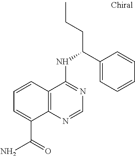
C1=CC2=C(C(C(=O)N)=C1)N=CN=C2NC(C1=CC=CC=C1)CCC
